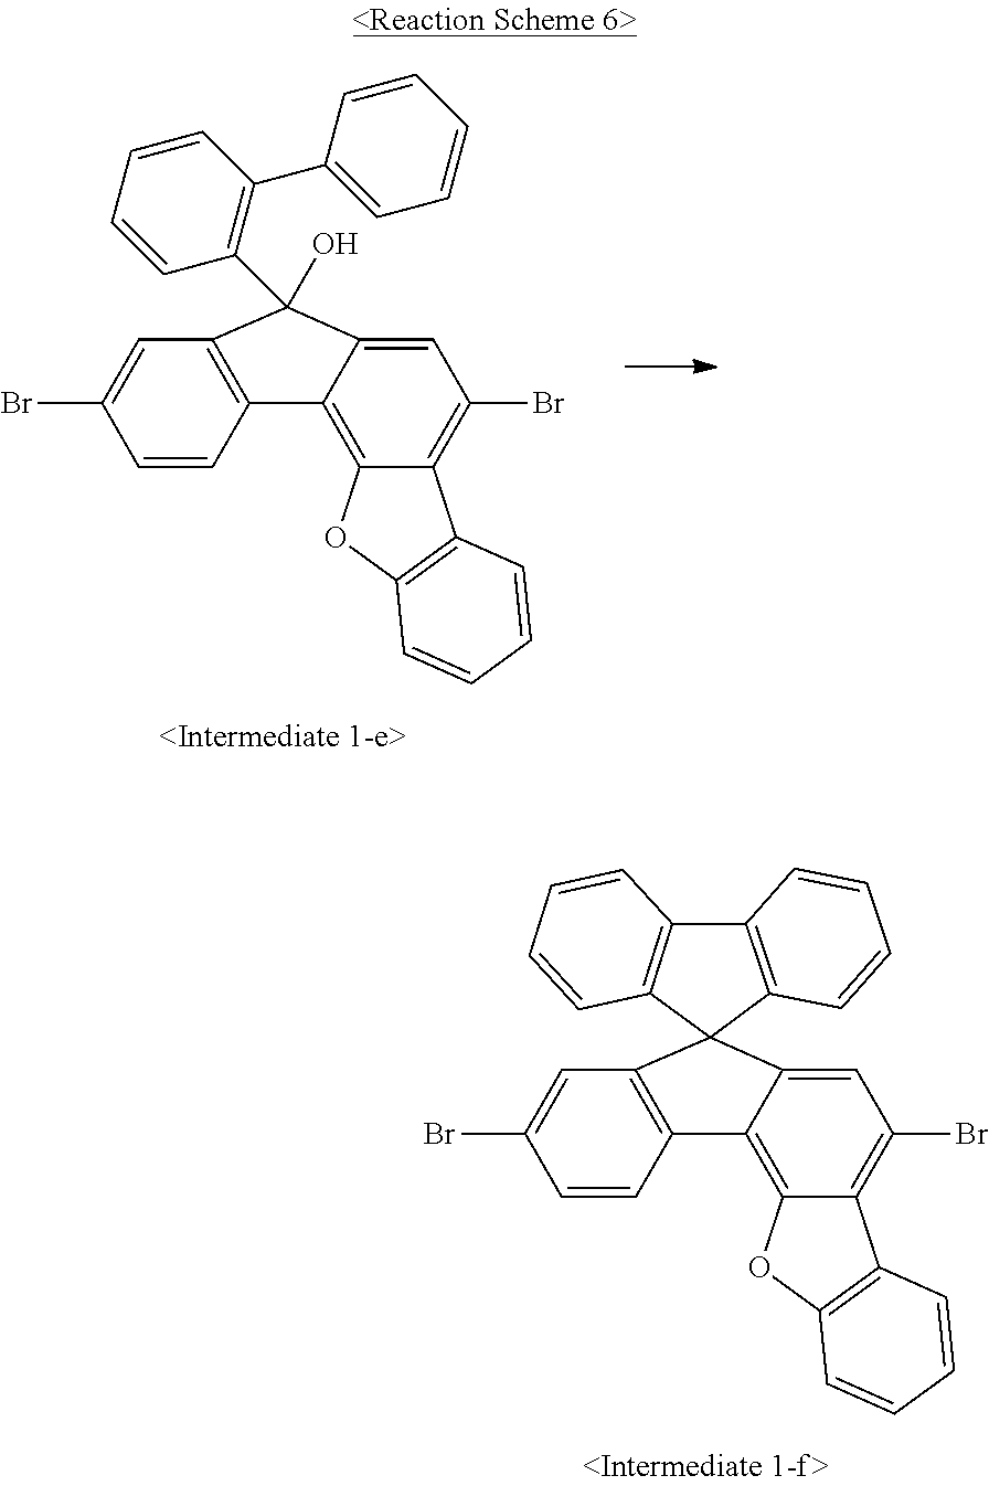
C1=CC2=C(C=C1Br)C1(C3=CC(Br)=C4C(=C23)OC2=C4C=CC=C2)C2=C(C3=C1C=CC=C3)C=CC=C2.C1=CC2=C(C=C1Br)C(O)(C1=C(C3=CC=CC=C3)C=CC=C1)C1=CC(Br)=C3C(=C21)OC1=C3C=CC=C1
